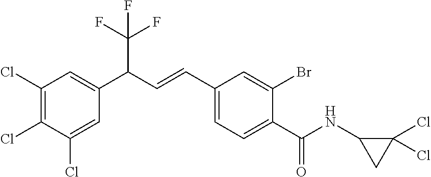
C1(Cl)=C(Cl)C(Cl)=CC(C(C=CC2=CC=C(C(=O)NC3CC3(Cl)Cl)C(Br)=C2)C(F)(F)F)=C1
